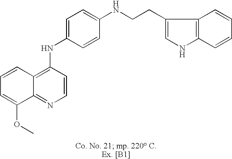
C12=C(NC3=CC=C(NCCC4=CNC5=C4C=CC=C5)C=C3)C=CN=C1C(OC)=CC=C2
